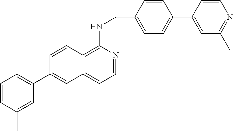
C1=CC(C)=CC(C2=CC3=CC=NC(NCC4=CC=C(C5=CC(C)=NC=C5)C=C4)=C3C=C2)=C1
